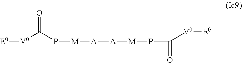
[E0][V0]C(P[M][A][A][M]PC(=O)[V0][E0])=O
